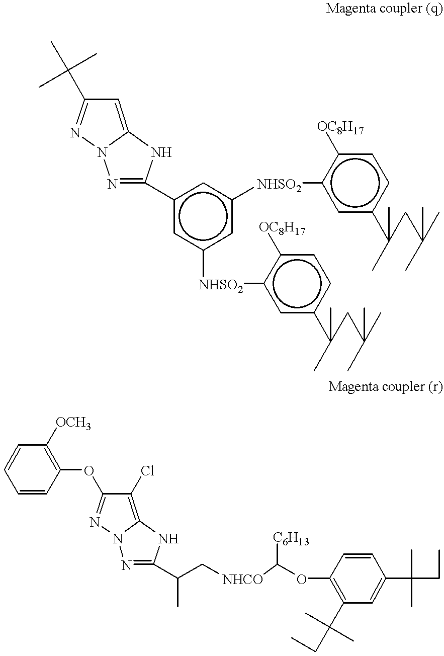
C1=C2N(N=C1C(C)(C)C)N=C(c1cc([NHSO2]c3cc(C(CC(C)(C)C)(C)C)ccc3[OC8H17])cc([NHSO2]c3cc(C(CC(C)(C)C)(C)C)ccc3[OC8H17])c1)N2.C1(Cl)=C2N(N=C1OC1=C([OCH3])C=CC=C1)N=C(C(C[NHCO]C(OC1=C(C(CC)(C)C)C=C(C(C)(C)CC)C=C1)[C6H13])C)N2
